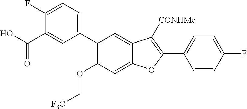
C1(C2=C(OC[F3C])C=C3C(=C2)C([CONHMe])=C(C2=CC=C(F)C=C2)O3)=CC=C(F)C(C(O)=O)=C1
